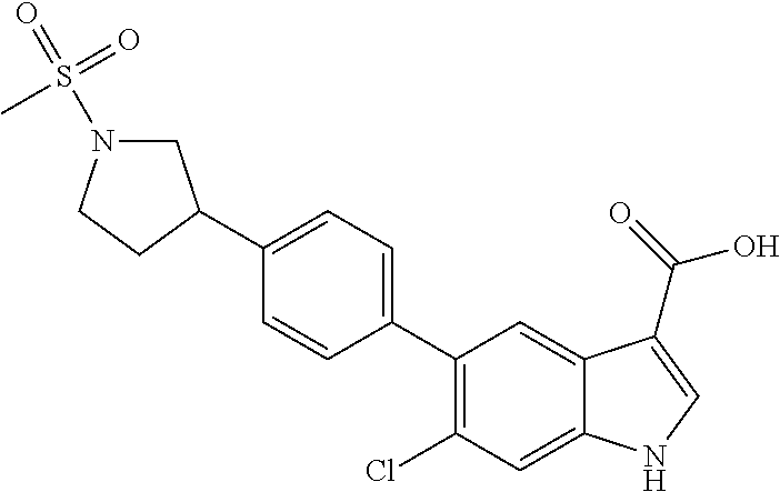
C1(C2=CC=C(C3CN(S(=O)(C)=O)CC3)C=C2)=C(Cl)C=C2C(=C1)C(C(=O)O)=CN2
